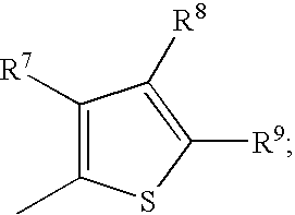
C1([R7])=C(C)SC([R9])=C1[R8]
